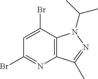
C12=C(N(C(C)C)N=C1C)C(Br)=CC(Br)=N2
